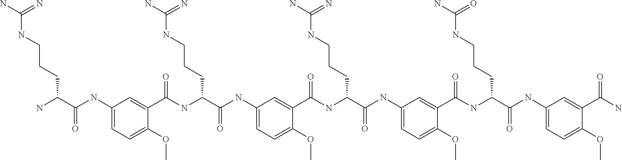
C1(NC(C(N)CCCNC(N)=N)=O)=CC=C(OC)C(C(NC(C(NC2=CC=C(OC)C(C(NC(C(NC3=CC=C(OC)C(C(NC(C(NC4=CC=C(OC)C(C(N)=O)=C4)=O)CCCNC(N)=O)=O)=C3)=O)CCCNC(N)=N)=O)=C2)=O)CCCNC(N)=N)=O)=C1
